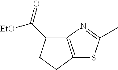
C12=C(N=C(C)S1)C(C(=O)[EtO])CC2
